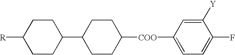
[R]C1CCC(C2CCC([COO]C3=CC=C(F)C([Y])=C3)CC2)CC1
